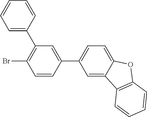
C1=C(C2=C(Br)C=CC(C3=CC=C4C(=C3)C3=C(O4)C=CC=C3)=C2)C=CC=C1
